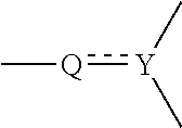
C[Q]:[Y](C)C
